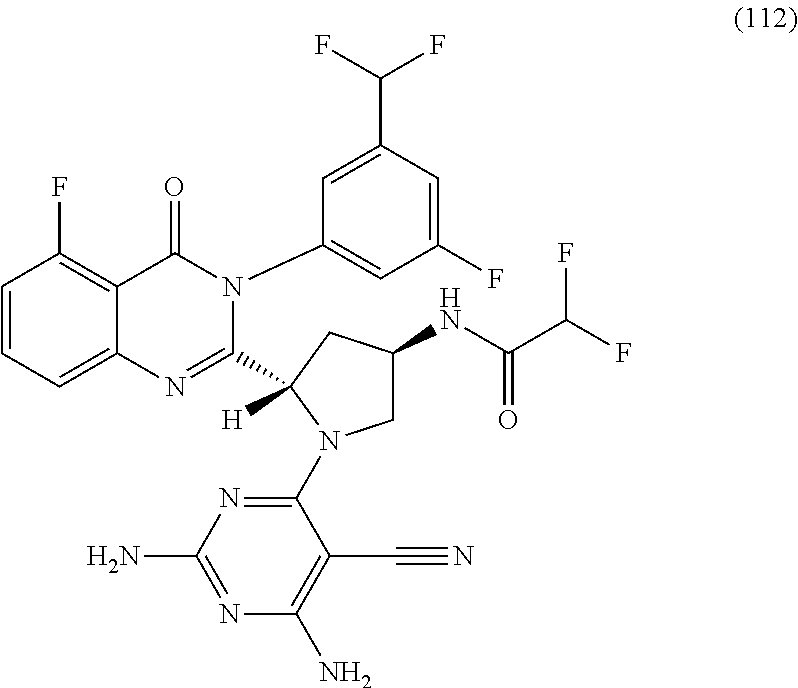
C1=CC=C2C(=C1F)C(=O)N(C1=CC(F)=CC(C(F)F)=C1)C(C1([H])CC(NC(C(F)F)=O)CN1C1=NC(N)=NC(N)=C1C#N)=N2
